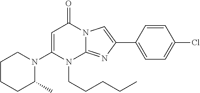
C1CCCC(C)N1C1=CC(=O)N2C(=NC(C3=CC=C(Cl)C=C3)=C2)N1CCCCC
